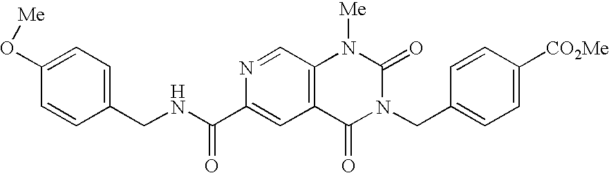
C1(O[Me])=CC=C(CNC(=O)C2=CC3=C(C=N2)N([Me])C(=O)N(CC2=CC=C([CO2Me])C=C2)C3=O)C=C1
